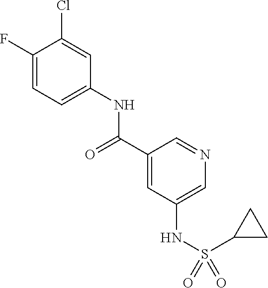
C1(F)=CC=C(NC(C2=CC(NS(=O)(=O)C3CC3)=CN=C2)=O)C=C1Cl
